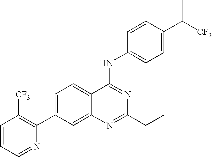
C1=CC=NC(C2=CC=C3C(=C2)N=C(CC)N=C3NC2=CC=C(C(C)[CF3])C=C2)=C1[CF3]
